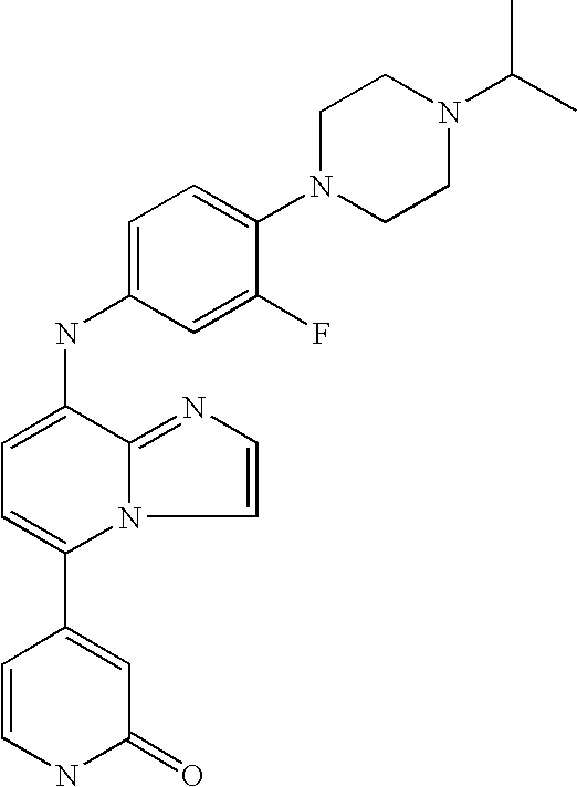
C1(=O)C=C(C2=CC=C(NC3=CC=C(N4CCN(C(C)C)CC4)C(F)=C3)C3=NC=CN23)C=CN1
